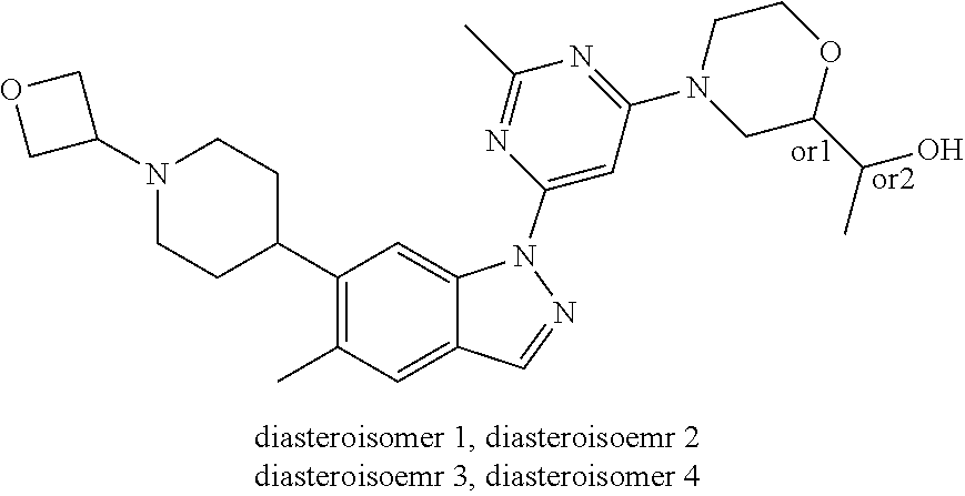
CC1=C(C2CCN(C3COC3)CC2)C=C2C(=C1)C=NN2C1=CC(N2CC(C(C)O)OCC2)=NC(C)=N1
